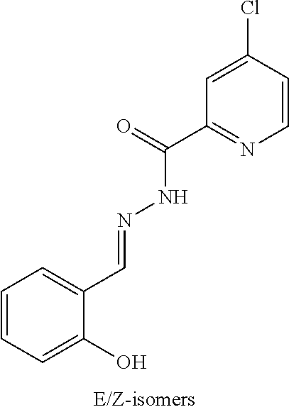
C1=CC=C(O)C(C=NNC(C2=NC=CC(Cl)=C2)=O)=C1
